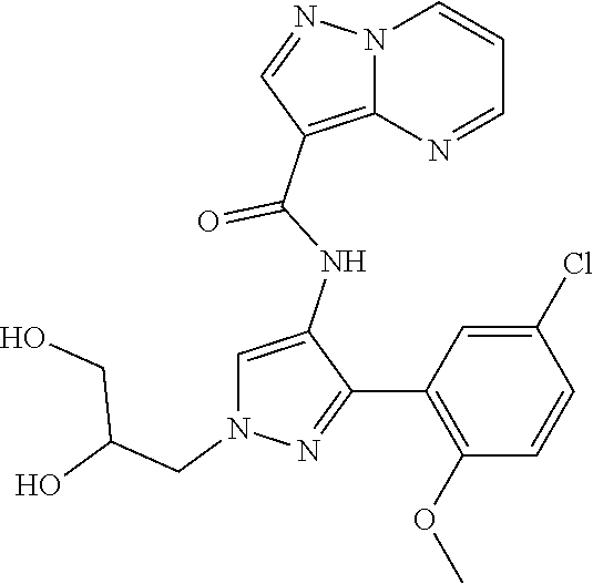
N12C(=C(C(NC3=CN(CC(O)CO)N=C3C3=C(OC)C=CC(Cl)=C3)=O)C=N1)N=CC=C2
